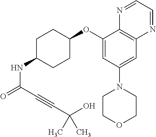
C1(OC2CCC(NC(=O)C#CC(O)(C)C)CC2)=CC(N2CCOCC2)=CC2=C1N=CC=N2
